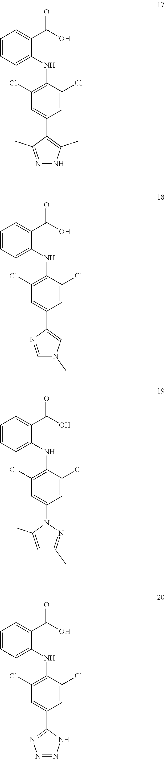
C1=C(Cl)C(NC2=CC=CC=C2C(O)=O)=C(Cl)C=C1N1C(C)=CC(C)=N1.C1=C(Cl)C(NC2=CC=CC=C2C(O)=O)=C(Cl)C=C1C1=C(C)NN=C1C.C1=C(Cl)C(NC2=CC=CC=C2C(O)=O)=C(Cl)C=C1C1=CN(C)C=N1.C1=C(Cl)C(NC2=CC=CC=C2C(O)=O)=C(Cl)C=C1C1=NN=NN1
